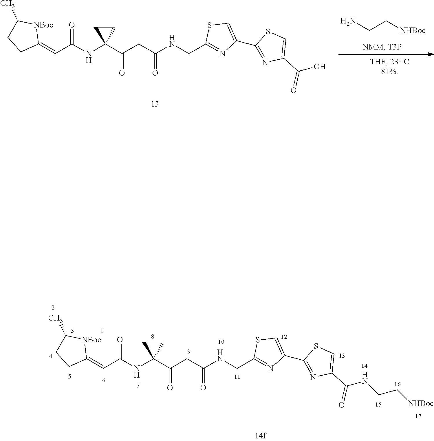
C1(C)CCC(=CC(=O)NC2(C(CC(NCC3=NC(C4=NC(C(O)=O)=CS4)=CS3)=O)=O)CC2)[NBoc]1.NCC[NHBoc].C1(C)CCC(=CC(=O)NC2(C(CC(NCC3=NC(C4=NC(C(NCC[NHBoc])=O)=CS4)=CS3)=O)=O)CC2)[NBoc]1
